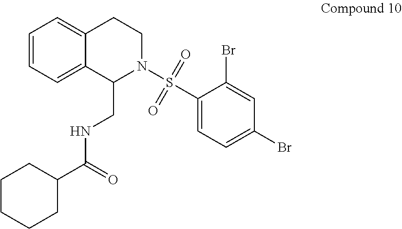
C1=CC=C2C(=C1)CCN(S(=O)(=O)C1=CC=C(Br)C=C1Br)C2CNC(C1CCCCC1)=O
